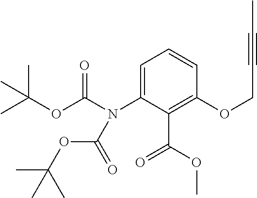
C1(N(C(OC(C)(C)C)=O)C(=O)OC(C)(C)C)=CC=CC(OCC#CC)=C1C(=O)OC
